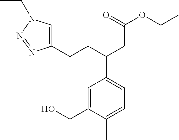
C1(CCC(CC(OCC)=O)C2=CC=C(C)C(CO)=C2)=CN(CC)N=N1
